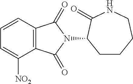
C1CCCNC(=O)C1N1C(=O)C2=C(C1=O)C([NO2])=CC=C2
